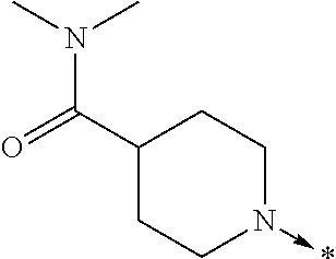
C1(C(N(C)C)=O)CCN(->*)CC1
